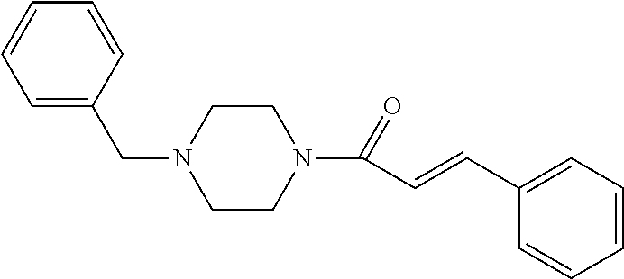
C1=CC(CN2CCN(C(=O)C=CC3=CC=CC=C3)CC2)=CC=C1
